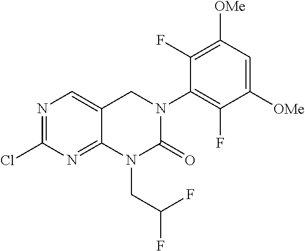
C1(Cl)=NC=C2C(=N1)N(CC(F)F)C(=O)N(C1=C(F)C([OMe])=CC([OMe])=C1F)C2
